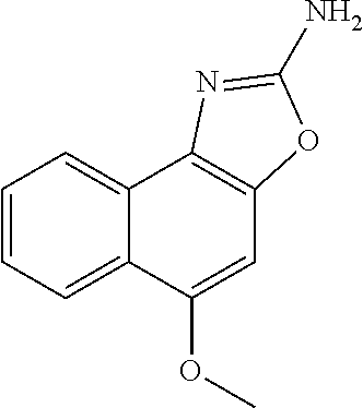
C12=CC=CC=C1C(OC)=CC1=C2N=C(N)O1
